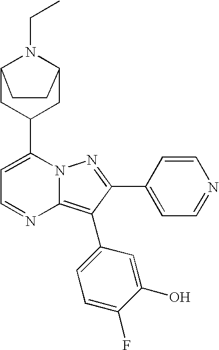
C1(C2CC3N(CC)C(C2)CC3)=CC=NC2=C(C3=CC=C(F)C(O)=C3)C(C3=CC=NC=C3)=NN12
